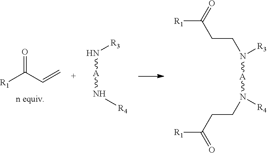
[R1]C(C=C)=O.[A](N[R3])N[R4].[A](N([R3])CCC([R1])=O)N([R4])CCC([R1])=O
